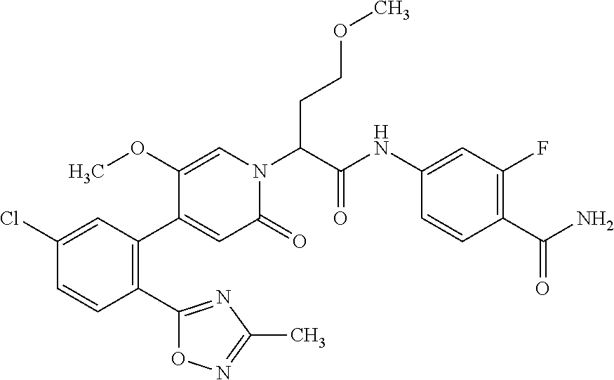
C1(Cl)=CC(C2=CC(=O)N(C(C(NC3=CC(F)=C(C(=O)N)C=C3)=O)CCOC)C=C2OC)=C(C2=NC(C)=NO2)C=C1
